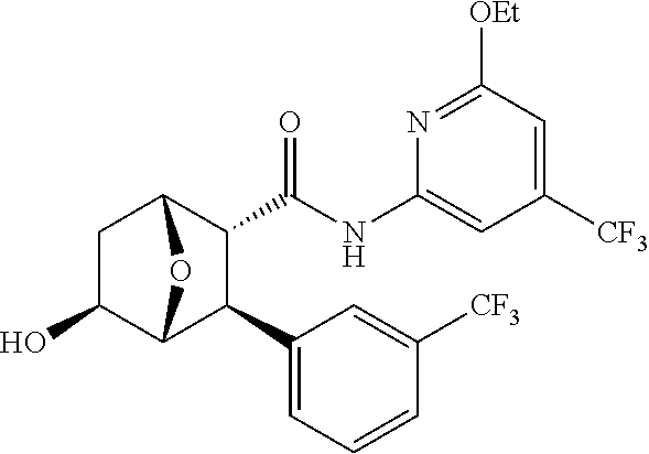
C1C(O)C2C(C3=CC=CC([CF3])=C3)C(C(=O)NC3=CC([CF3])=CC([OEt])=N3)C1O2
